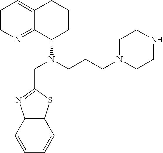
C1=CN=C2C(=C1)CCCC2N(CCCN1CCNCC1)CC1=NC2=C(S1)C=CC=C2
